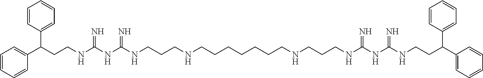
C1=CC=CC(C(CCNC(NC(NCCCNCCCCCCCNCCCNC(NC(NCCC(C2=CC=CC=C2)C2=CC=CC=C2)=N)=N)=N)=N)C2=CC=CC=C2)=C1
